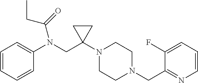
C1=CC=CC(N(CC2(N3CCN(CC4=NC=CC=C4F)CC3)CC2)C(=O)CC)=C1
